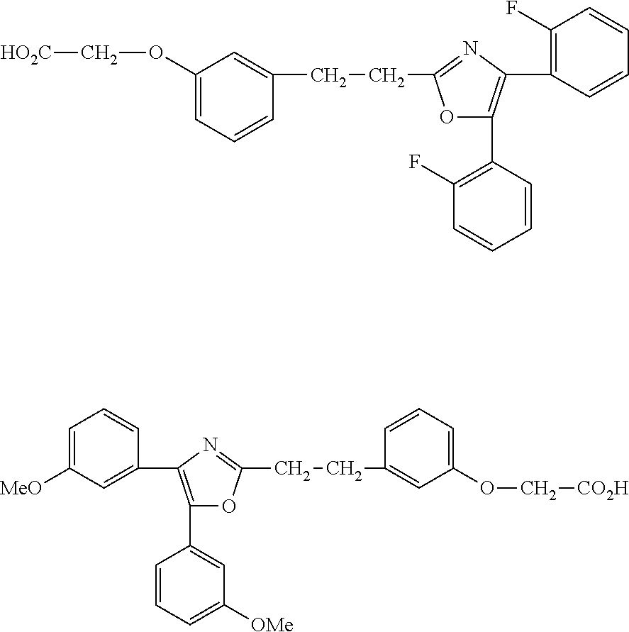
C1(OC[HO2C])=CC=CC(CCC2=NC(C3=C(F)C=CC=C3)=C(C3=C(F)C=CC=C3)O2)=C1.C(C1=NC(C2=CC([MeO])=CC=C2)=C(C2=CC([OMe])=CC=C2)O1)CC1=CC(OC[CO2H])=CC=C1
